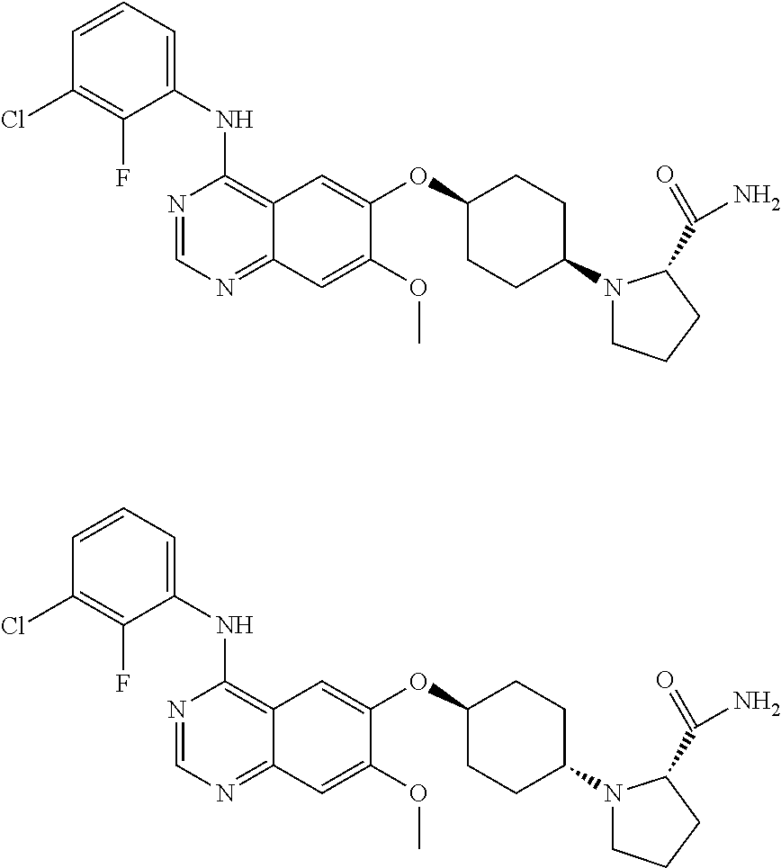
N1=CN=C2C(=C1NC1=CC=CC(Cl)=C1F)C=C(OC1CCC(N3CCCC3C(=O)N)CC1)C(OC)=C2.N1=CN=C2C(=C1NC1=CC=CC(Cl)=C1F)C=C(OC1CCC(N3CCCC3C(=O)N)CC1)C(OC)=C2
